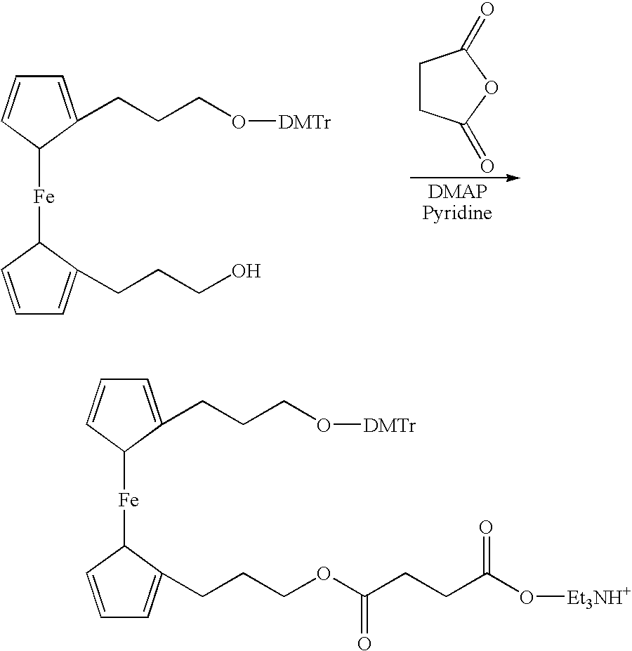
C1=C(CCCO[DMTr])C([Fe]C2C(CCCO)=CC=C2)C=C1.C1CC(=O)OC1=O.C1=C(CCCO[DMTr])C([Fe]C2C(CCCOC(CCC(O[Et3NH+])=O)=O)=CC=C2)C=C1
